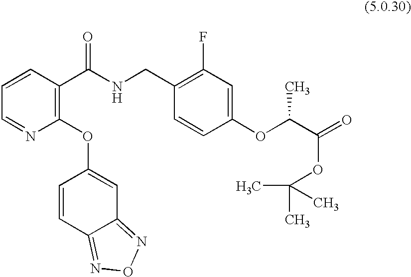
C1=CC(C(NCC2=C(F)C=C(OC(C(OC(C)(C)C)=O)C)C=C2)=O)=C(OC2=CC3=NON=C3C=C2)N=C1
